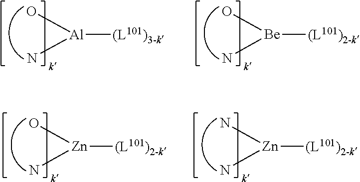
[(L101)3-k][Al](O)N.[(L101)2-k][Be](O)N.[(L101)2-k][Zn](O)N.[(L101)2-k][Zn](N)N
